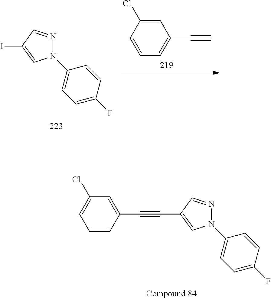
C1(N2N=CC(I)=C2)=CC=C(F)C=C1.C1=C(Cl)C=CC=C1C#C.C1=C(C#CC2=CN(C3=CC=C(F)C=C3)N=C2)C=CC=C1Cl
